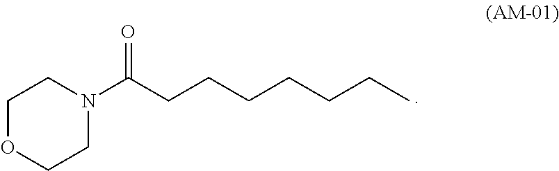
C1OCCN(C(CCCCCCC)=O)C1
